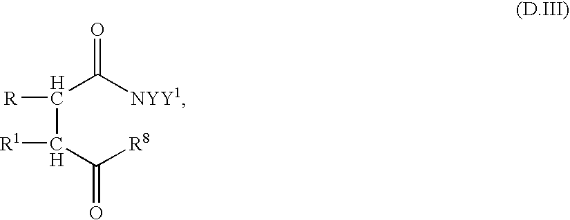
[NYY1]C(C([R])C([R1])C([R8])=O)=O
